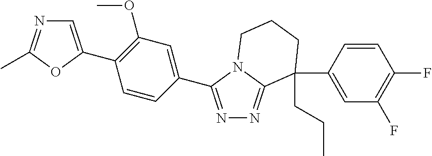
N1=C(C2=CC(OC)=C(C3=CN=C(C)O3)C=C2)N2C(=N1)C(C1=CC(F)=C(F)C=C1)(CCC)CCC2
